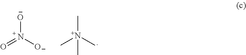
[O-][N+]([O-])=O.[N+](C)(C)(C)C
